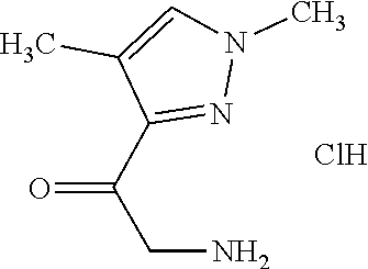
C1(C)=CN(C)N=C1C(CN)=O.Cl
